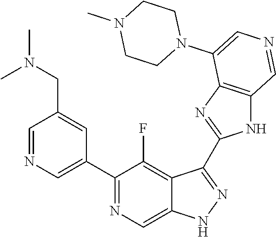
C1(C2=CN=CC(CN(C)C)=C2)=NC=C2C(=C1F)C(C1=NC3=C(N1)C=NC=C3N1CCN(C)CC1)=NN2
